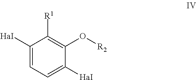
C1([HaI])=CC=C([HaI])C(O[R2])=C1[R1]
